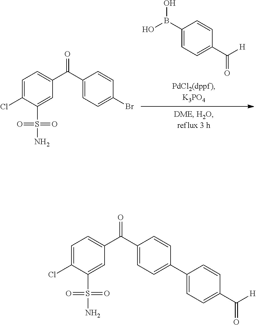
C1=C(Cl)C(S(=O)(=O)N)=CC(C(C2=CC=C(Br)C=C2)=O)=C1.C1(B(O)O)=CC=C(C([H])=O)C=C1.C1=C(Cl)C(S(=O)(=O)N)=CC(C(C2=CC=C(C3=CC=C(C([H])=O)C=C3)C=C2)=O)=C1
